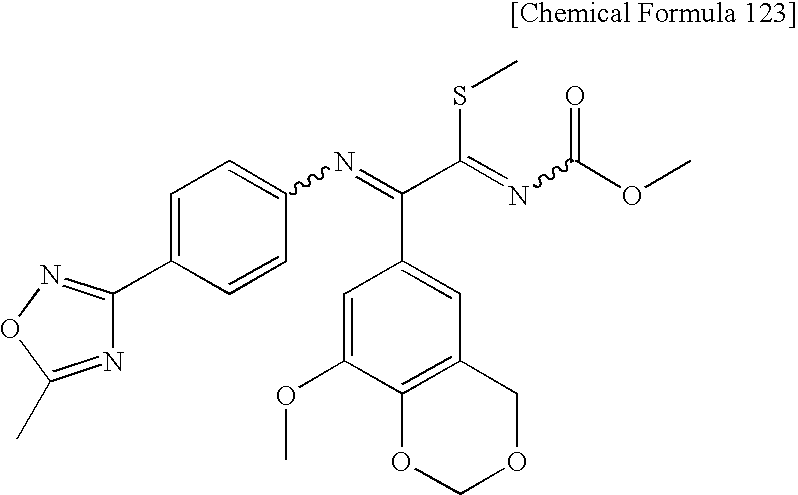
C1=C(OC)C2=C(C=C1C(=NC1=CC=C(C3=NOC(C)=N3)C=C1)C(SC)=NC(=O)OC)COCO2
